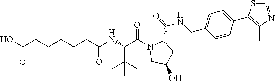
C1(C2=C(C)N=CS2)=CC=C(CNC(=O)C2N(C(C(NC(CCCCCC(O)=O)=O)C(C)(C)C)=O)CC(O)C2)C=C1
